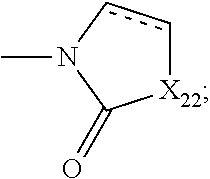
[X22]1ccN(C)C1=O
